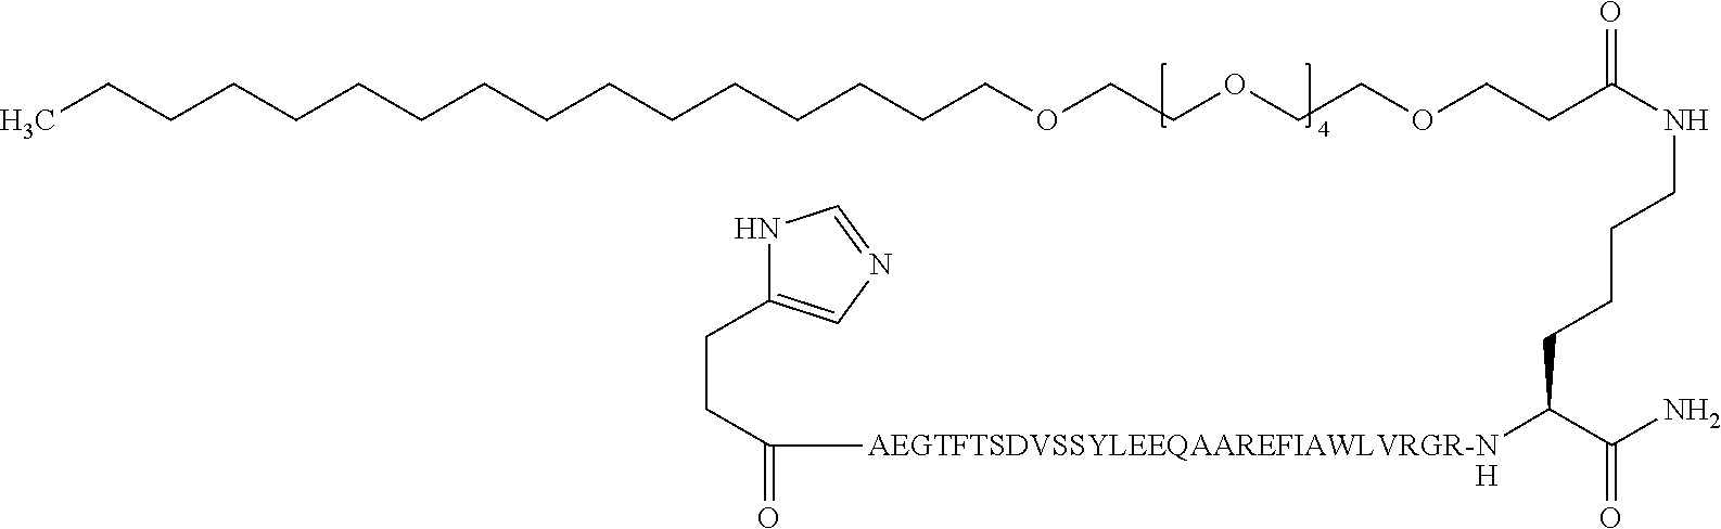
N1C(CCC(=O)[AEGTFTSDVSSYLEEQAAREFIAWLVRGR-N]C(C(=O)N)CCCCNC(CCOCCOCCOCCCCCCCCCCCCCCCC)=O)=CN=C1.[H]
